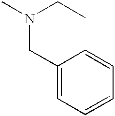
C1(CN(C)CC)=CC=CC=C1
